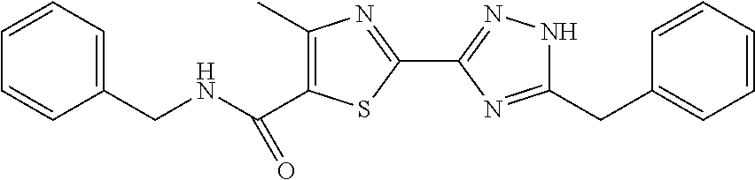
C1(C2=NNC(CC3=CC=CC=C3)=N2)=NC(C)=C(C(=O)NCC2=CC=CC=C2)S1
